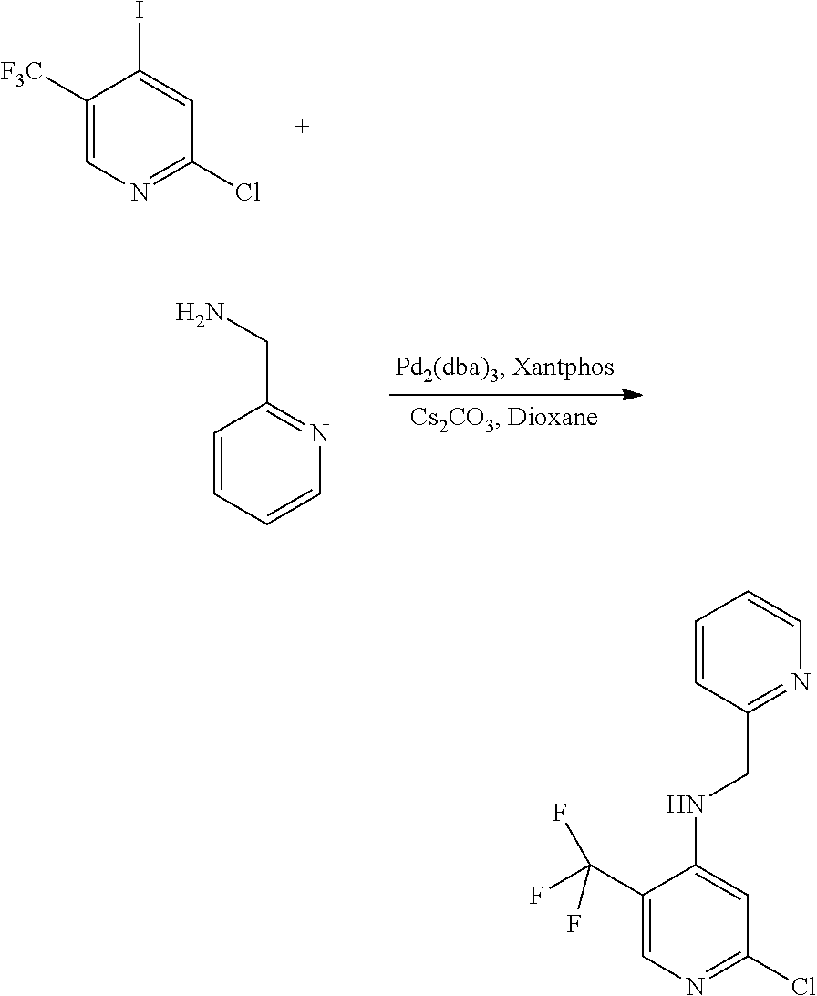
C1([F3C])=CN=C(Cl)C=C1I.C1=CC=CN=C1CN.C1(C(F)(F)F)=CN=C(Cl)C=C1NCC1=NC=CC=C1
